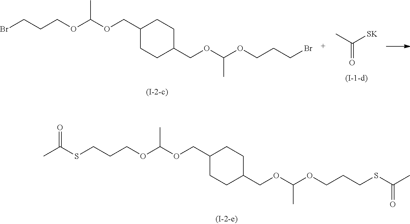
BrCCCOC(OCC1CCC(COC(OCCCBr)C)CC1)C.CC([SK])=O.CC(SCCCOC(OCC1CCC(COC(OCCCSC(C)=O)C)CC1)C)=O
